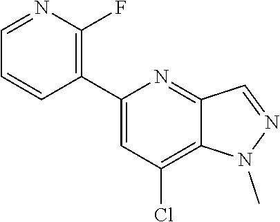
C1=NC(F)=C(C2=CC(Cl)=C3C(=N2)C=NN3C)C=C1
